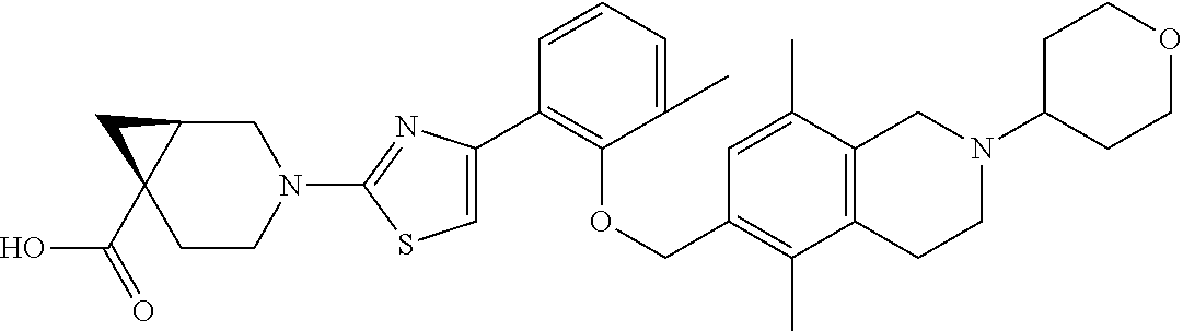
C1(C2=CSC(N3CC4C(C(=O)O)(CC3)C4)=N2)=C(OCC2=C(C)C3=C(C(C)=C2)CN(C2CCOCC2)CC3)C(C)=CC=C1
